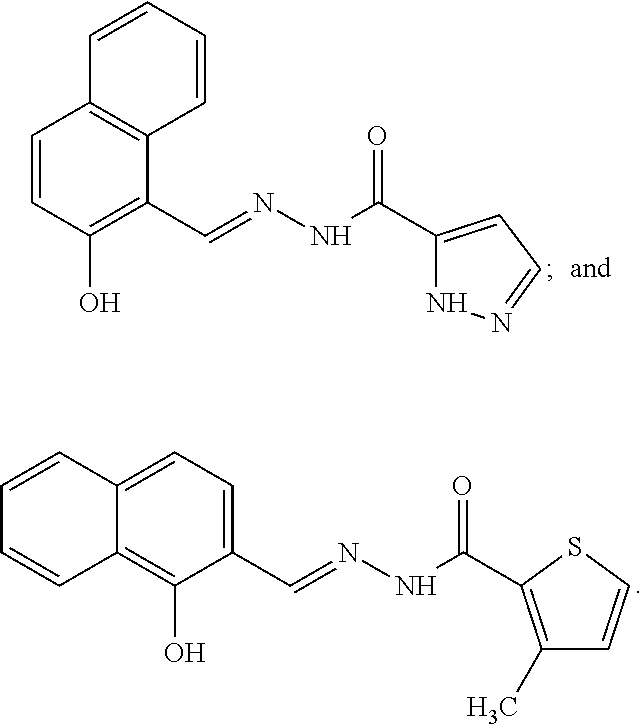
C1=CC(O)=C(C=NNC(C2=CC=NN2)=O)C2=C1C=CC=C2.C12=CC=C(C=NNC(=O)C3=C(C)C=CS3)C(O)=C1C=CC=C2
